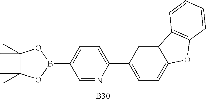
C1=NC(C2=CC=C3C(=C2)C2=C(O3)C=CC=C2)=CC=C1B1OC(C)(C)C(C)(C)O1.[B30]
